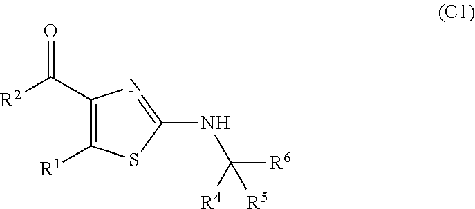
C1(C([R2])=O)=C([R1])SC(NC([R6])([R4])[R5])=N1
